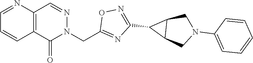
C12=C(C=NN(CC3=NC(C4C5C4CN(C4=CC=CC=C4)C5)=NO3)C1=O)N=CC=C2
